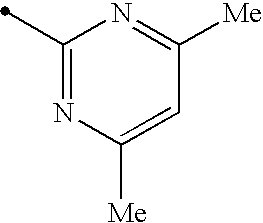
C1(C)=NC([Me])=CC([Me])=N1
